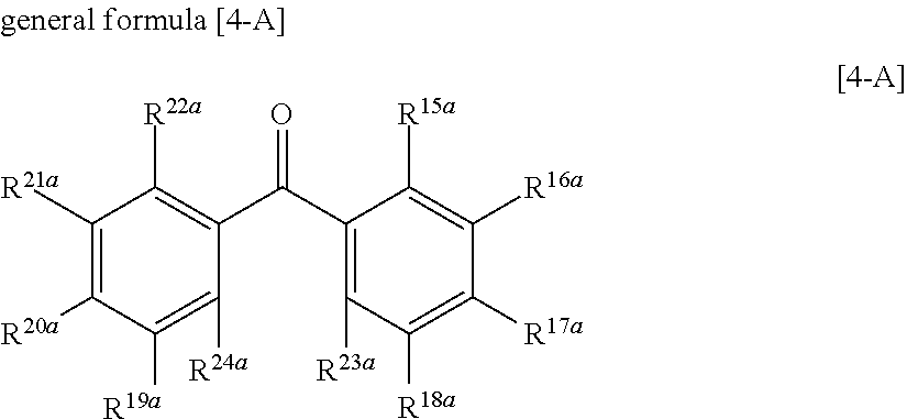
C1([R21a])=C([R20a])C([R19a])=C([R24a])C(C(C2=C([R23a])C([R18a])=C([R17a])C([R16a])=C2[R15a])=O)=C1[R22a]
